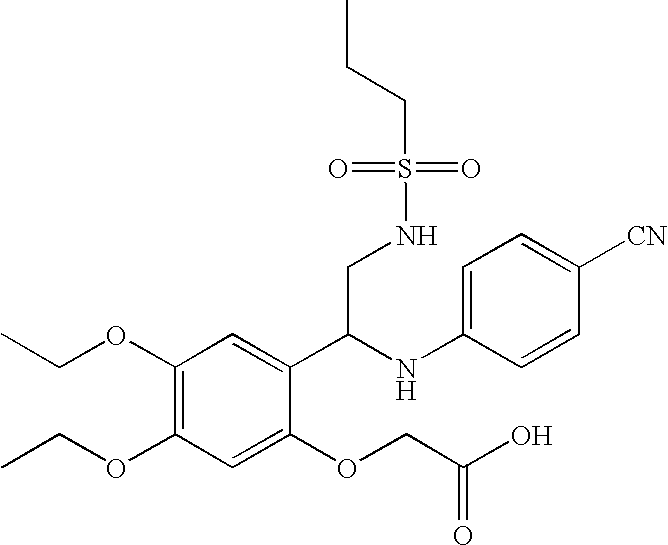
C1(OCC)=C(OCC)C=C(OCC(O)=O)C(C(CNS(=O)(=O)CCC)NC2=CC=C([CN])C=C2)=C1
